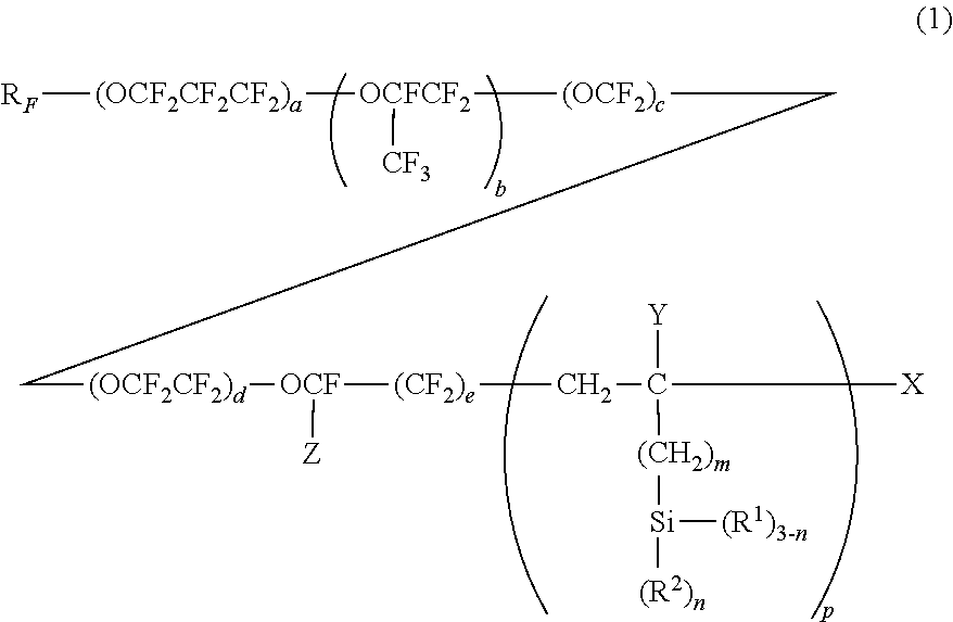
[RF][(OCF2CF2CF2)a][OCFCF2]([(OCF2)c]CC[(OCF2CF2)d][OCF]([(CF2)e]CC([Y])([X])[(CH2)m][Si]([(R1)3-n])[(R2)n])[Z])[CF3]
